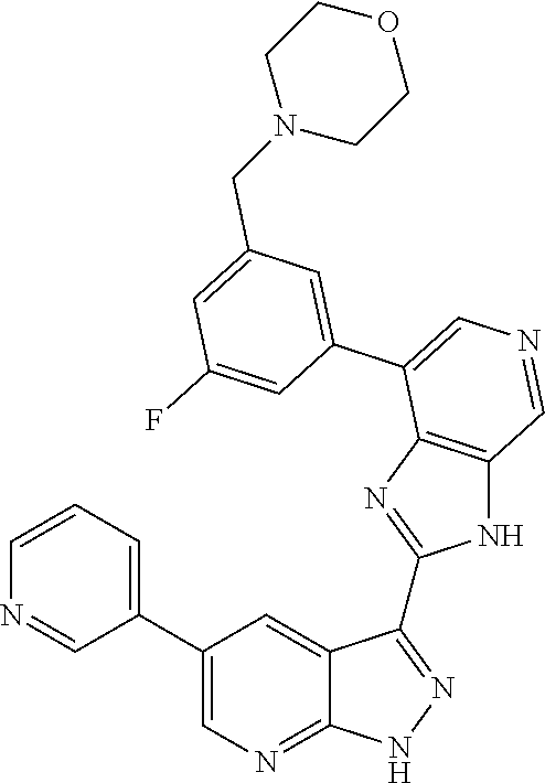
C1=CC=C(C2=CN=C3C(=C2)C(C2=NC4=C(N2)C=NC=C4C2=CC(CN4CCOCC4)=CC(F)=C2)=NN3)C=N1
